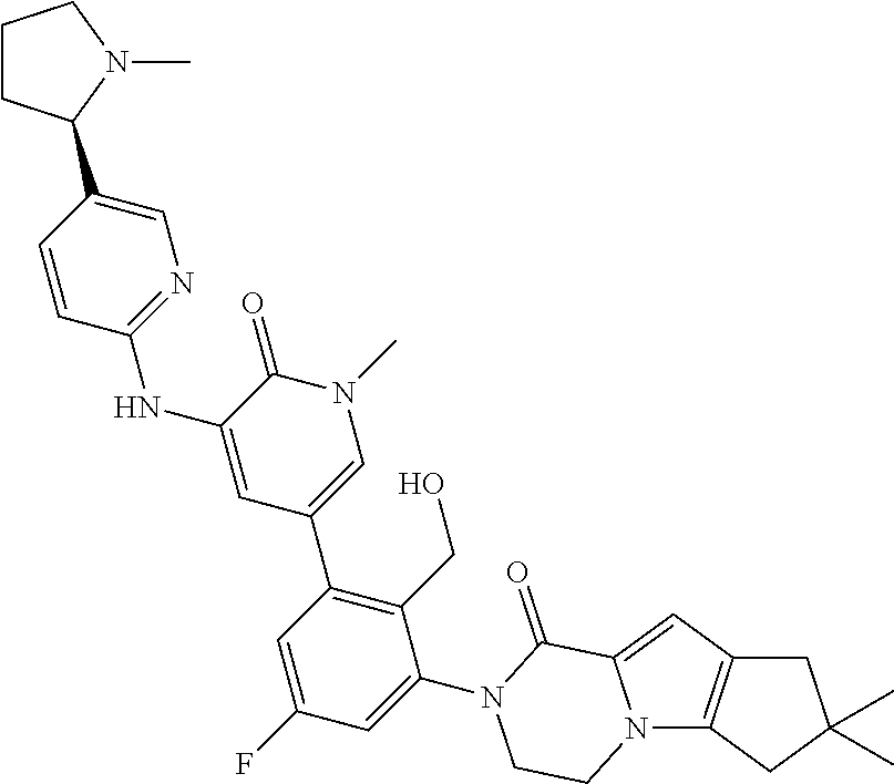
C12=C(N3C(=C1)C(=O)N(C1=CC(F)=CC(C4=CN(C)C(=O)C(NC5=NC=C(C6CCCN6C)C=C5)=C4)=C1CO)CC3)CC(C)(C)C2
